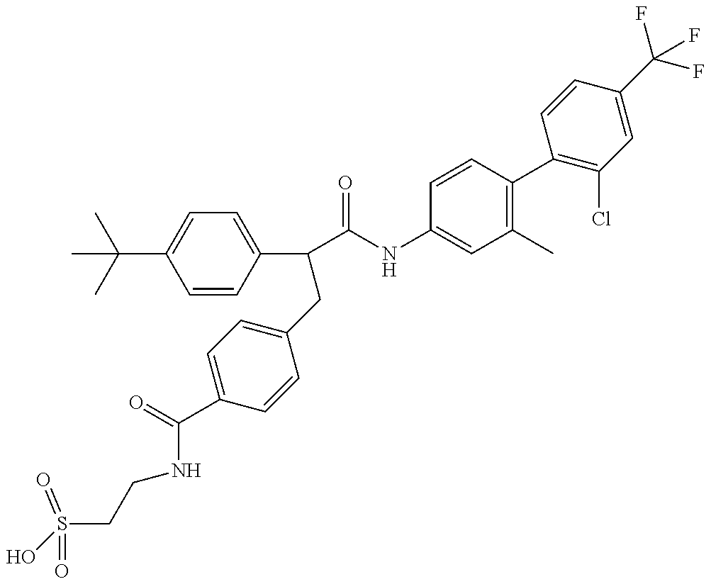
OS(CCNC(C1=CC=C(CC(C2=CC=C(C(C)(C)C)C=C2)C(=O)NC2=CC(C)=C(C3=C(Cl)C=C(C(F)(F)F)C=C3)C=C2)C=C1)=O)(=O)=O
